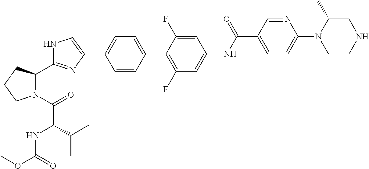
C1=CC(C2=C(F)C=C(NC(C3=CC=C(N4CCNCC4C)N=C3)=O)C=C2F)=CC=C1C1=CNC(C2N(C(=O)C(NC(OC)=O)C(C)C)CCC2)=N1
